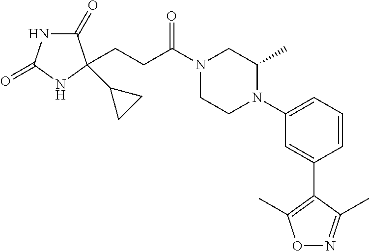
C1(=O)NC(=O)NC1(C1CC1)CCC(N1CCN(C2=CC=CC(C3=C(C)ON=C3C)=C2)C(C)C1)=O
